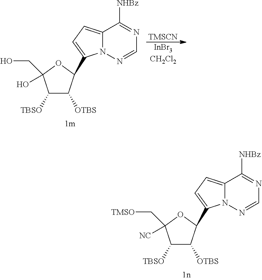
[TMSCN].[InBr3CH2Cl2].C12=CC=C(C3C([OTBS])C([TBSO])C(O)(CO)O3)N1N=CN=C2[NHBz].C12=CC=C(C3C([OTBS])C([TBSO])C([NC])(C[TMSO])O3)N1N=CN=C2[NHBz]
